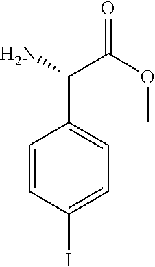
C1=CC(I)=CC=C1C(N)C(OC)=O
